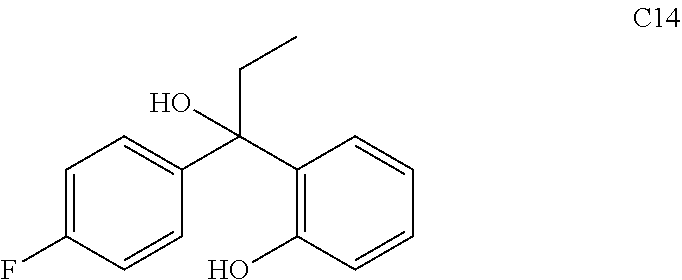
C1=C(F)C=CC(C(C2=C(O)C=CC=C2)(O)CC)=C1
